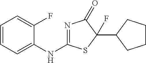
C1=CC=C(NC2=NC(=O)C(C3CCCC3)(F)S2)C(F)=C1
